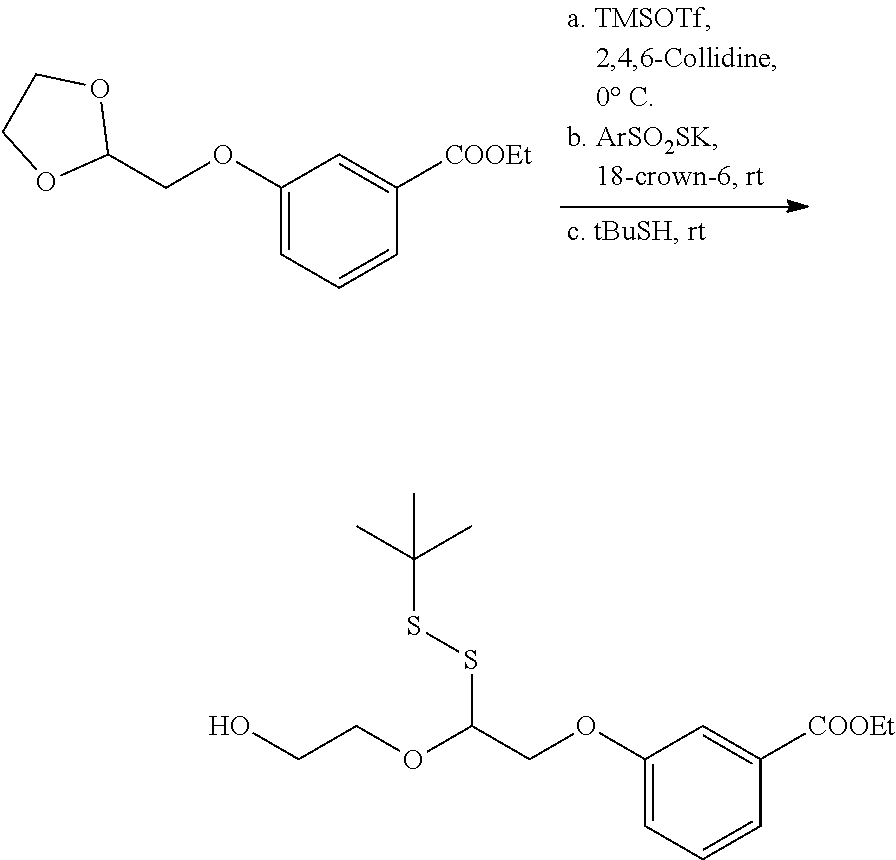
C1(OCC2OCCO2)=CC=CC([COOEt])=C1.C1(OCC(OCCO)SSC(C)(C)C)=CC=CC([COOEt])=C1
